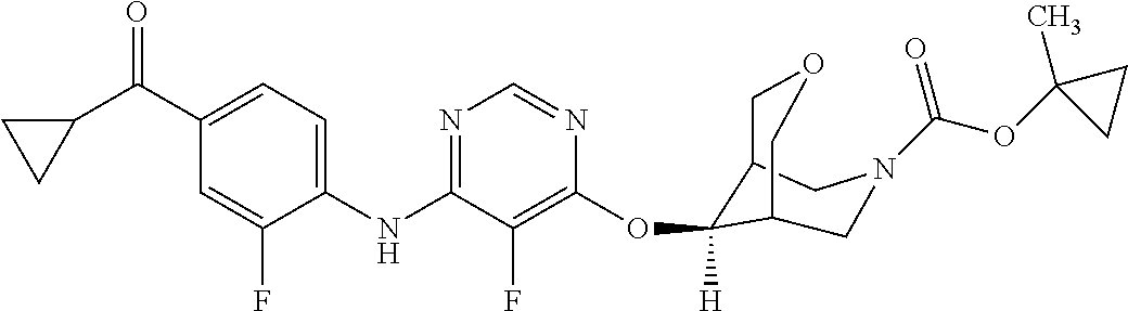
C1(NC2=NC=NC(OC3([H])C4COCC3CN(C(OC3(C)CC3)=O)C4)=C2F)=CC=C(C(C2CC2)=O)C=C1F
